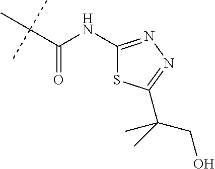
CC(C(NC1=NN=C(C(C)(C)CO)S1)=O)(C)C
